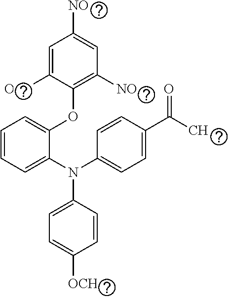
C1=C([O2N])C(OC2=CC=CC=C2N(C2=CC=C(C(C)=O)C=C2)C2=CC=C([OCH])C=C2)=C([NO2])C=C1[NO2]
